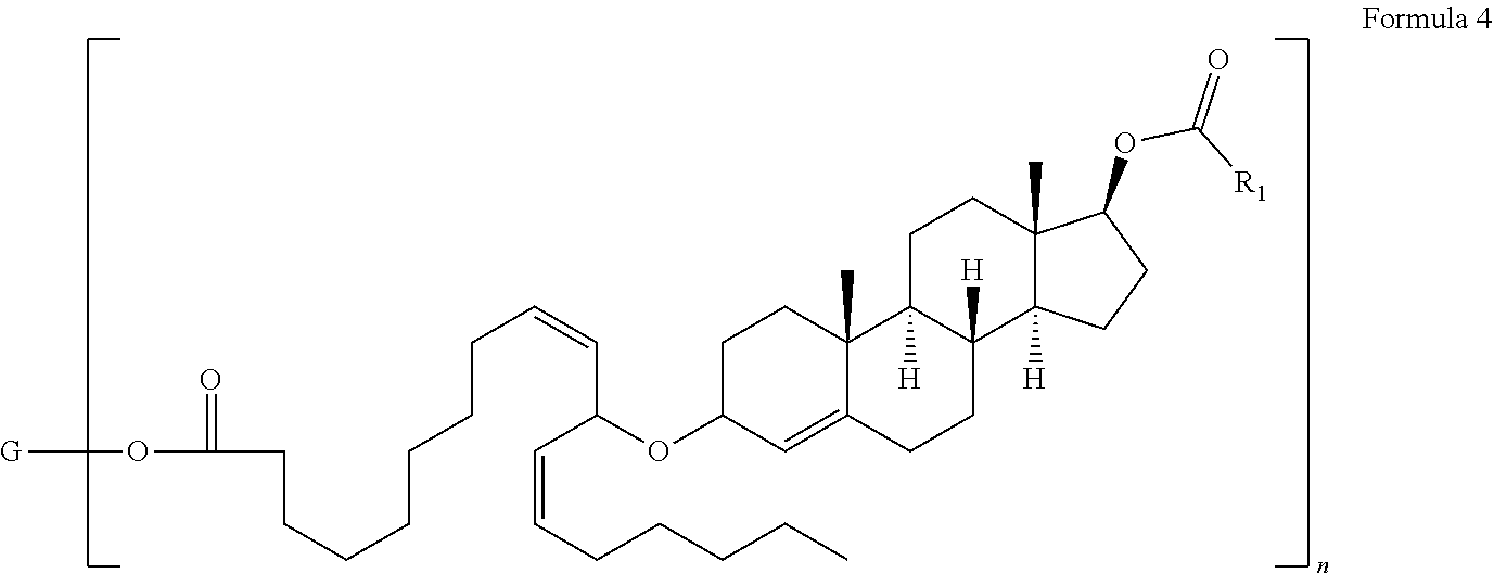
C12(C)C(=CC(OC(C=CCCCCC)C=CCCCCCCCC(O[G])=O)CC1)CCC1([H])C2([H])CCC2(C)C1([H])CCC2OC([R1])=O
